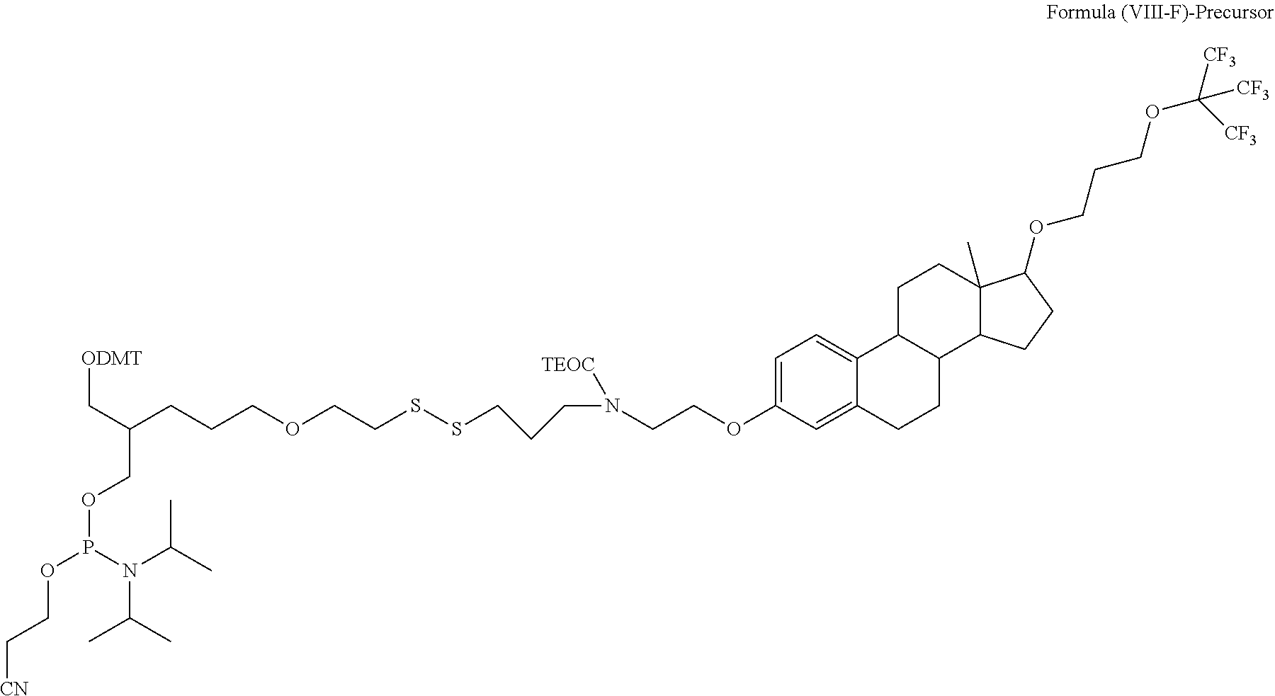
C(C(CCCOCCSSCCCN(CCOC1=CC=C2C(=C1)CCC1C2CCC2(C)C1CCC2OCCCOC([CF3])([CF3])[CF3])[TEOC])COP(OCC[CN])N(C(C)C)C(C)C)[ODMT]
